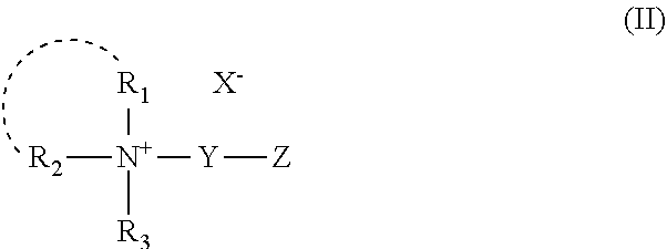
[Y]([Z])[N+]([R2])([R1])[R3].[X-]
